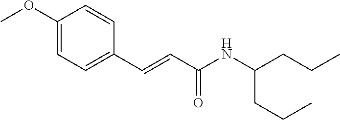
C1=C(OC)C=CC(C=CC(NC(CCC)CCC)=O)=C1
